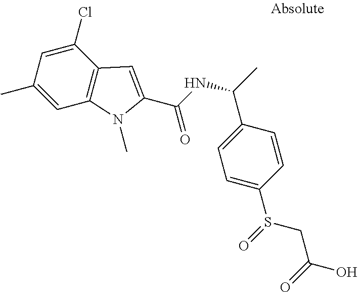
C1=C(C)C=C(Cl)C2=C1N(C)C(C(NC(C)C1=CC=C(S(=O)CC(O)=O)C=C1)=O)=C2
